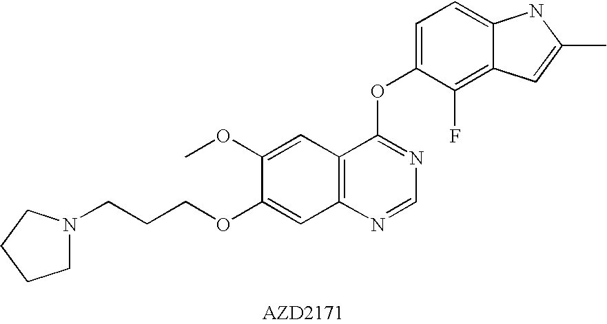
C(COC1=CC2=C(C=C1OC)C(OC1=CC=C3C(=C1F)C=C(C)N3)=NC=N2)CN1CCCC1
